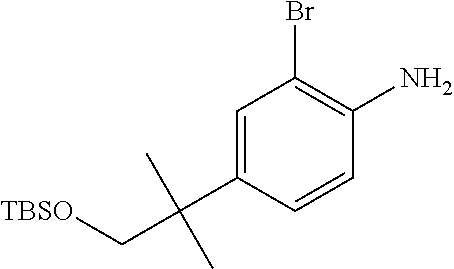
C1=C(C(C[TBSO])(C)C)C=CC(N)=C1Br
